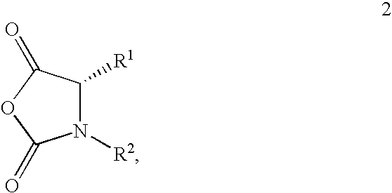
N1([R2])C([R1])C(=O)OC1=O
